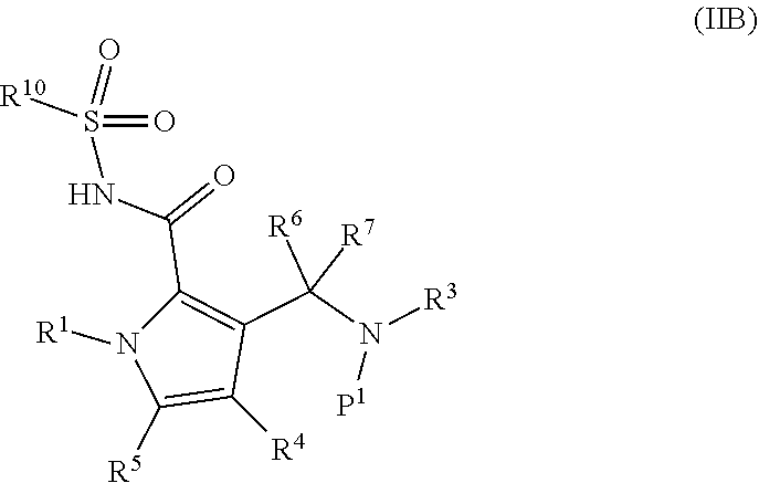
N1([R1])C([R5])=C([R4])C(C([R6])([R7])N([R3])[P1])=C1C(=O)NS([R10])(=O)=O
